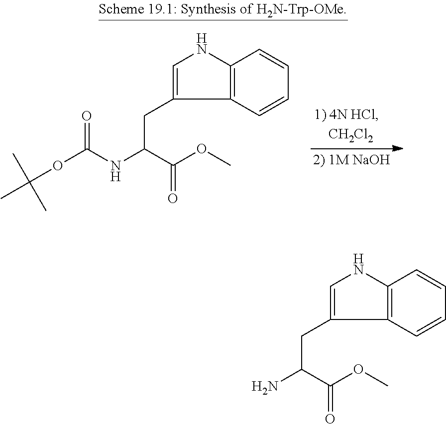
C12=C(C=CC=C1)C(CC(C(OC)=O)NC(OC(C)(C)C)=O)=CN2.C12=C(C=CC=C1)C(CC(C(OC)=O)N)=CN2
